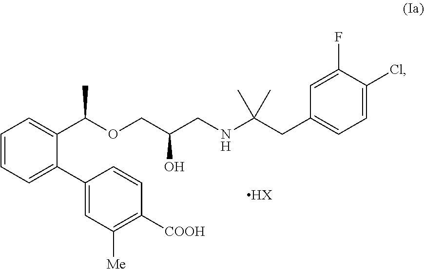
C1=CC=C(C2=CC([Me])=C([COOH])C=C2)C(C(OCC(CNC(CC2=CC=C(Cl)C(F)=C2)(C)C)O)C)=C1.[HX]
